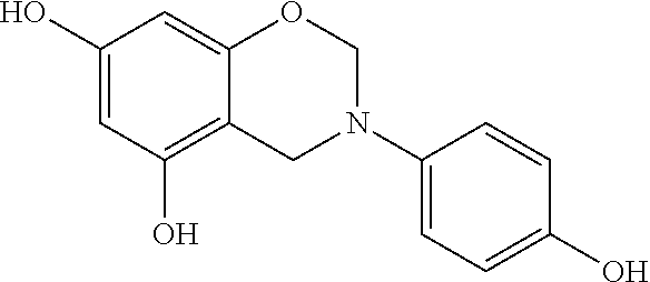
C1(O)=CC(O)=C2C(=C1)OCN(C1=CC=C(O)C=C1)C2
